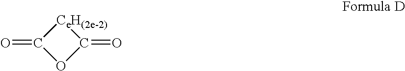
O=C1OC(=O)[CeH(2e-2)]1
